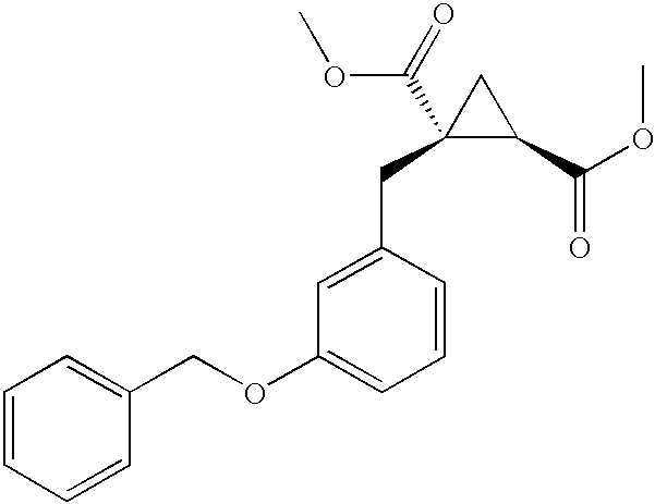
C1=CC=CC(COC2=CC=CC(CC3(C(=O)OC)C(C(OC)=O)C3)=C2)=C1
